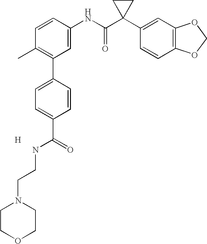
C1=CC(NC(C2(C3=CC4=C(C=C3)OCO4)CC2)=O)=CC(C2=CC=C(C(=O)NCCN3CCOCC3)C=C2)=C1C.[H]
